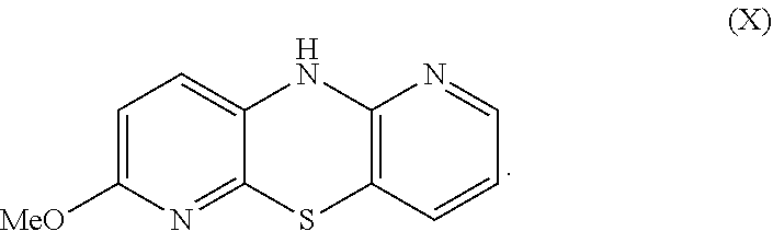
C1=C([MeO])N=C2C(=C1)NC1=C(S2)C=CC=N1
